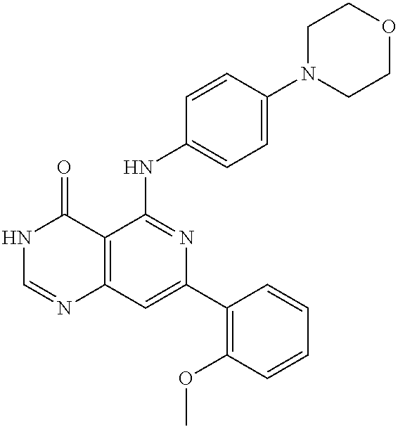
C12=C(C=C(C3=C(OC)C=CC=C3)N=C1NC1=CC=C(N3CCOCC3)C=C1)N=CNC2=O
